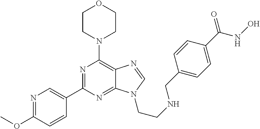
C1CN(C2=C3C(=NC(C4=CN=C(OC)C=C4)=N2)N(CCNCC2=CC=C(C(=O)NO)C=C2)C=N3)CCO1
